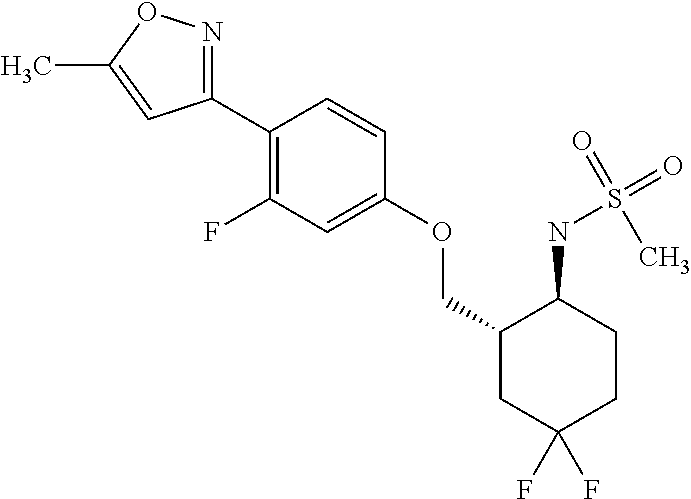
C1(C2=C(F)C=C(OCC3CC(F)(F)CCC3NS(=O)(C)=O)C=C2)=NOC(C)=C1
